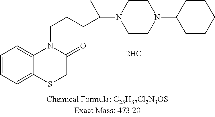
C1=CC=C2C(=C1)N(CCCC(N1CCN(C3CCCCC3)CC1)C)C(=O)CS2
